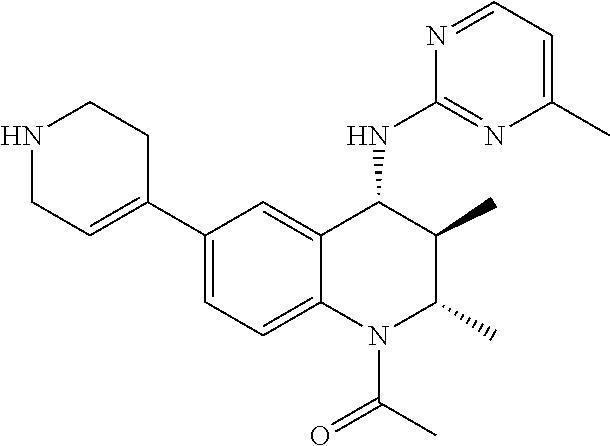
C1(C2=CCNCC2)=CC=C2C(=C1)C(NC1=NC(C)=CC=N1)C(C)C(C)N2C(C)=O
